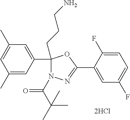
C1=C(F)C(C2=NN(C(=O)C(C)(C)C)C(CCCN)(C3=CC(C)=CC(C)=C3)O2)=CC(F)=C1
